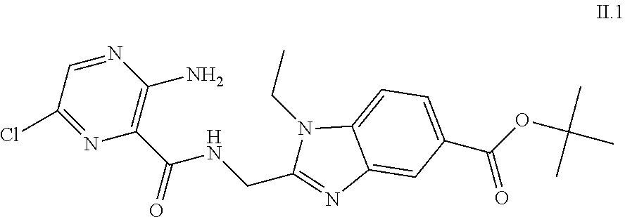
C1=NC(N)=C(C(NCC2=NC3=CC(C(OC(C)(C)C)=O)=CC=C3N2CC)=O)N=C1Cl
